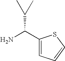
C1(C(N)C(C)C)=CC=CS1
